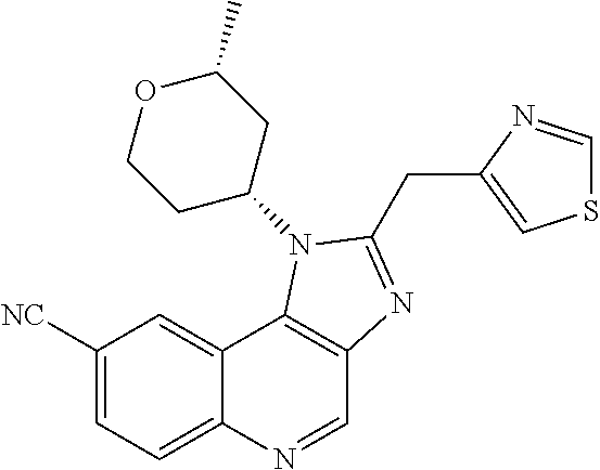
C1([NC])=CC=C2C(=C1)C1=C(C=N2)N=C(CC2=CSC=N2)N1C1CC(C)OCC1
